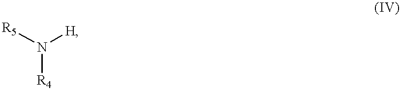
[R5]N([R4])[H]
